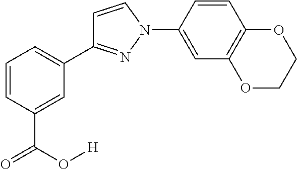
C1=CC(C(O[H])=O)=CC(C2=NN(C3=CC4=C(C=C3)OCCO4)C=C2)=C1
